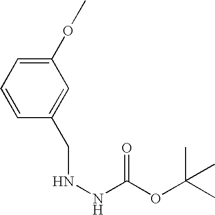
C1(OC)=CC=CC(CNNC(OC(C)(C)C)=O)=C1
